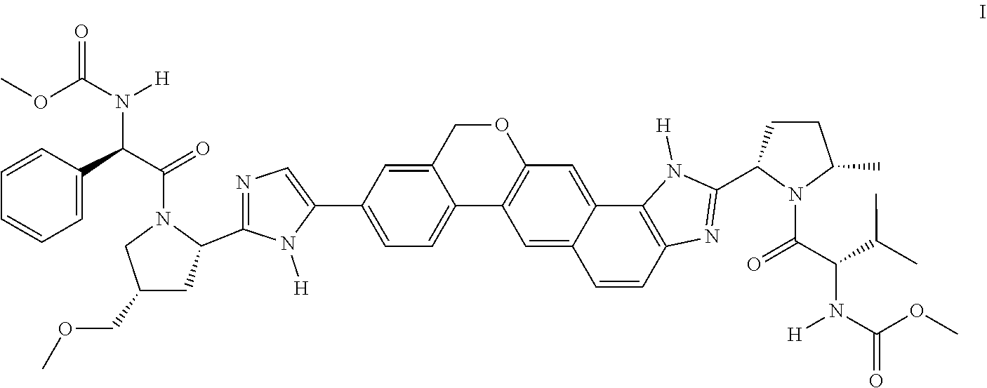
C1=C(C2=CN=C(C3N(C(C(N(C(OC)=O)[H])C4=CC=CC=C4)=O)CC(COC)C3)N2[H])C=C2C(=C1)C1=C(OC2)C=C2C(=C1)C=CC1=C2N([H])C(C2N(C(C(N(C(=O)OC)[H])C(C)C)=O)C(C)CC2)=N1
